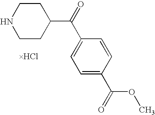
C1CNCCC1C(C1=CC=C(C(OC)=O)C=C1)=O
